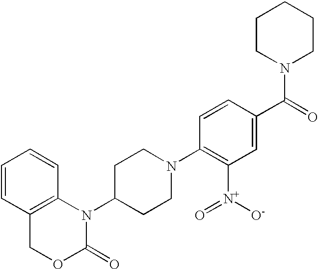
C1=CC2=C(C=C1)N(C1CCN(C3=C([N+](=O)[O-])C=C(C(=O)N4CCCCC4)C=C3)CC1)C(=O)OC2
